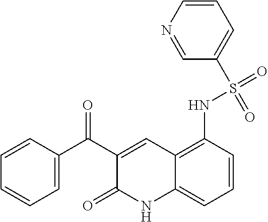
C1(C(C2=CC=CC=C2)=O)=CC2=C(NS(=O)(=O)C3=CC=CN=C3)C=CC=C2NC1=O
